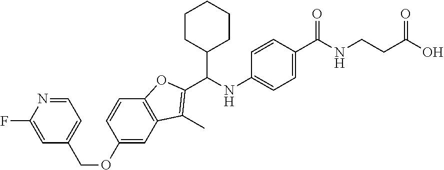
FC1=CC(COC2=CC3=C(C=C2)OC(C(NC2=CC=C(C(NCCC(O)=O)=O)C=C2)C2CCCCC2)=C3C)=CC=N1
